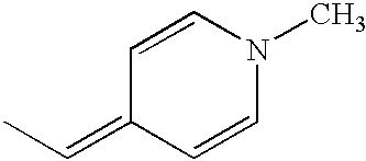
C1=CN(C)C=CC1=CC
